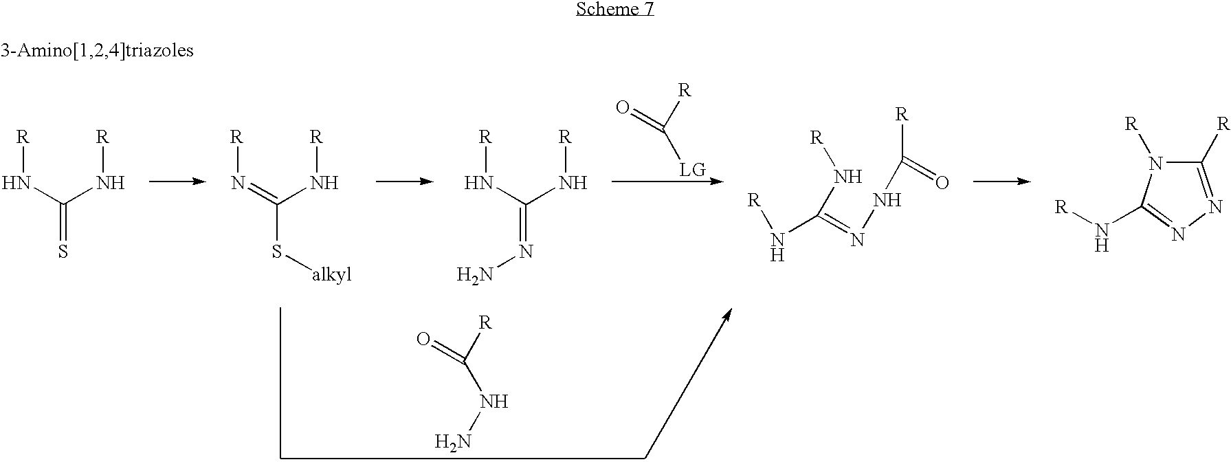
C([R])([LG])=O.N(C(N[R])=S)[R].N(=C(N[R])S[alkyl])[R].N(C(N[R])=NN)[R].[R]NC(=NNC(=O)[R])N[R].C1([R])=NN=C(N[R])N1[R].[R]C(NN)=O
